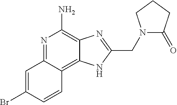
C1=C(Br)C=CC2=C3C(=C(N)N=C12)N=C(CN1C(=O)CCC1)N3
